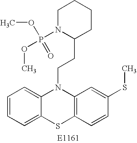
C1=CC=C2C(=C1)N(CCC1CCCCN1P(OC)(=O)OC)C1=C(S2)C=CC(SC)=C1
